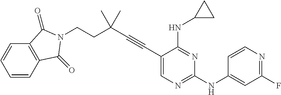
C(#CC1=CN=C(NC2=CC(F)=NC=C2)N=C1NC1CC1)C(CCN1C(=O)C2=C(C=CC=C2)C1=O)(C)C
